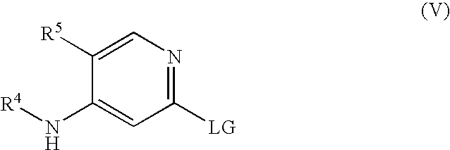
C1(N[R4])=CC([LG])=NC=C1[R5]
